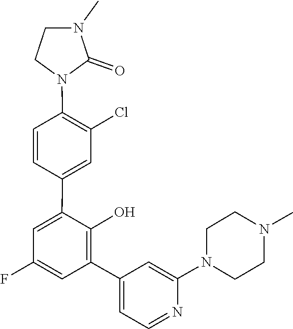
N1(C2=CC(C3=C(O)C(C4=CC(Cl)=C(N5CCN(C)C5=O)C=C4)=CC(F)=C3)=CC=N2)CCN(C)CC1
